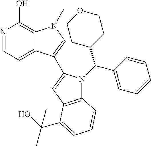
N1=CC=C2C(=C1O)N(C)C=C2C1=CC2=C(N1C(C1=CC=CC=C1)C1CCOCC1)C=CC=C2C(O)(C)C
